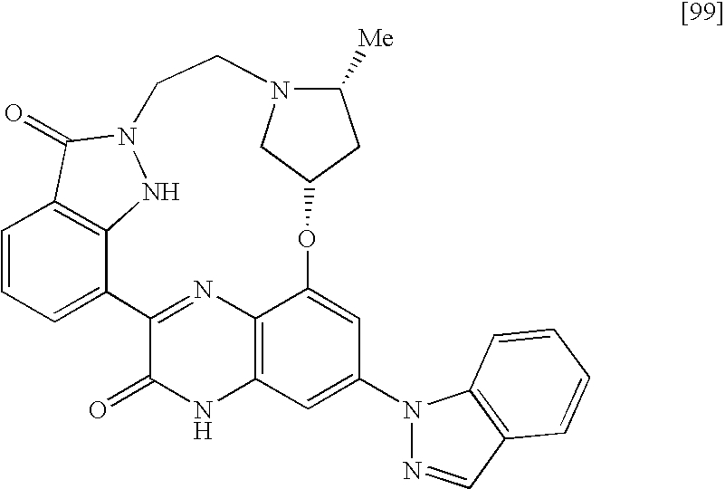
C1=CC=C2C3=C1C(=O)N(N3)CCN1C([Me])CC(OC3=CC(N4N=CC5=C4C=CC=C5)=CC4=C3N=C2C(=O)N4)C1
